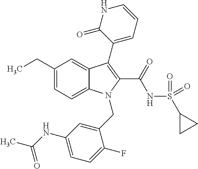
C12=CC=C(CC)C=C1C(C1=CC=CNC1=O)=C(C(=O)NS(C1CC1)(=O)=O)N2CC1=CC(NC(=O)C)=CC=C1F
